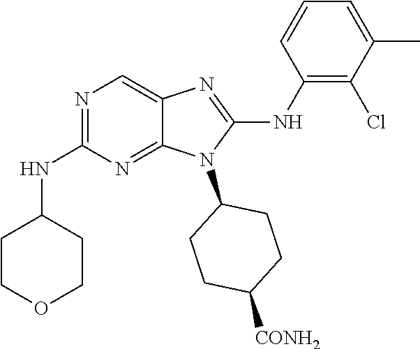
N1=C(NC2CCOCC2)N=C2C(=C1)N=C(NC1=C(Cl)C(C)=CC=C1)N2C1CCC([CONH2])CC1
